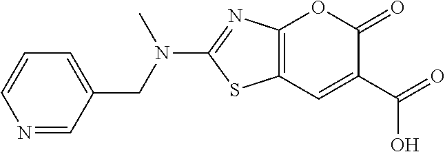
C12=C(C=C(C(O)=O)C(=O)O1)SC(N(CC1=CC=CN=C1)C)=N2
